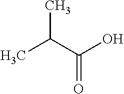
C(=O)(C(C)C)O
